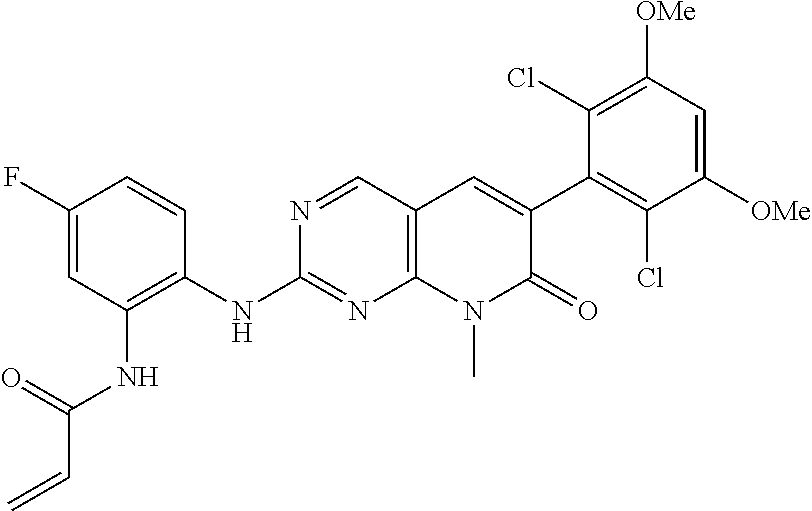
C1(NC2=NC3=C(C=N2)C=C(C2=C(Cl)C([OMe])=CC([OMe])=C2Cl)C(=O)N3C)=C(NC(C=C)=O)C=C(F)C=C1
